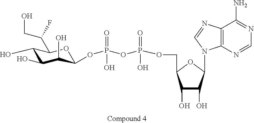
C1(O)C(O)C(O)C(OP(OP(OCC2C(O)C(O)C(N3C4=C(N=C3)C(N)=NC=N4)O2)(O)=O)(O)=O)OC1C(CO)F
